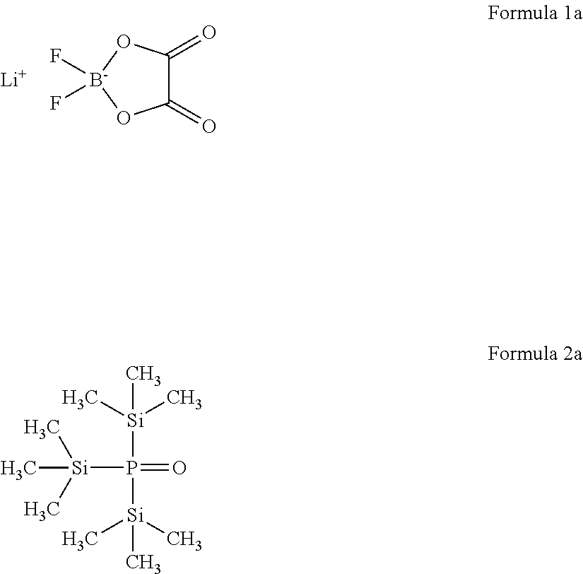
P(=O)([Si](C)(C)C)([Si](C)(C)C)[Si](C)(C)C.C1(=O)C(=O)O[B-](F)(F)O1.[Li]
